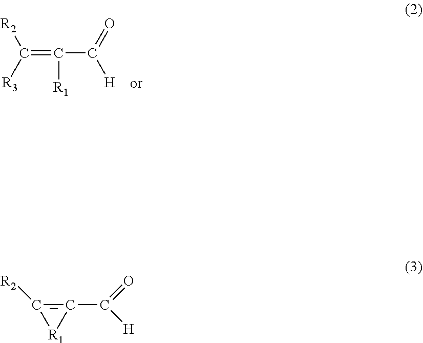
[R2]C(=C(C([H])=O)[R1])[R3].[R2]C1=C(C(=O)[H])[R1]1
